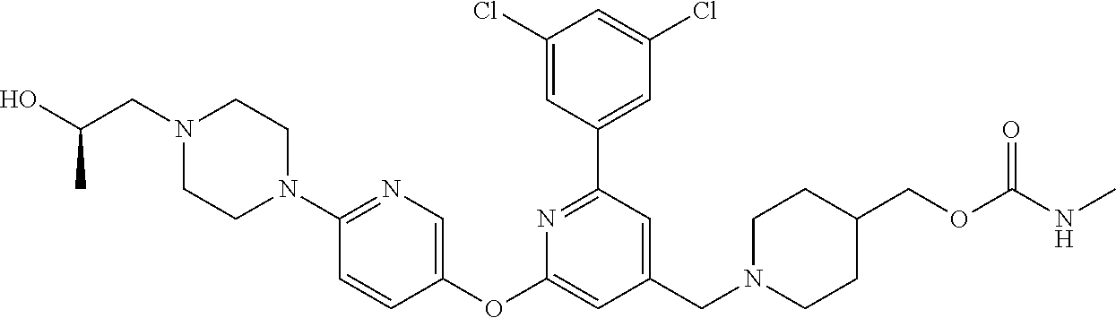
C1(Cl)=CC(C2=NC(OC3=CN=C(N4CCN(CC(O)C)CC4)C=C3)=CC(CN3CCC(COC(NC)=O)CC3)=C2)=CC(Cl)=C1
